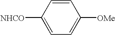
C1=CC([NHCO])=CC=C1[OMe]
